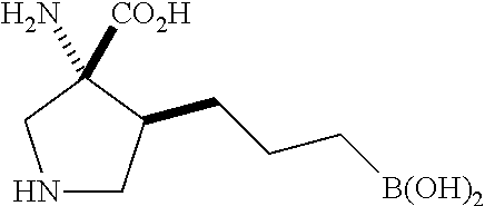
N1CC(CCC[B(OH)2])C(N)([CO2H])C1
